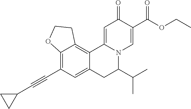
C12=C(C#CC3CC3)C=C3C(=C1CCO2)C1=CC(=O)C(C(=O)OCC)=CN1C(C(C)C)C3
